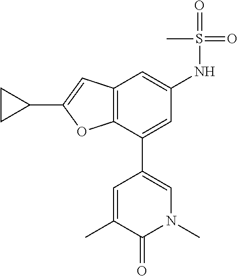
C1(C)=CC(C2=CC(NS(=O)(=O)C)=CC3=C2OC(C2CC2)=C3)=CN(C)C1=O
